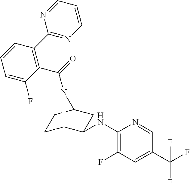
C1C2C(NC3=C(F)C=C(C(F)(F)F)C=N3)CC(C1)N2C(=O)C1=C(C2=NC=CC=N2)C=CC=C1F
